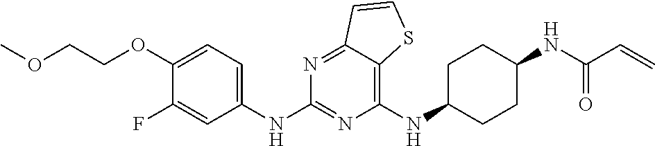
C1(NC2CCC(NC(C=C)=O)CC2)=C2C(=NC(NC3=CC=C(OCCOC)C(F)=C3)=N1)C=CS2
